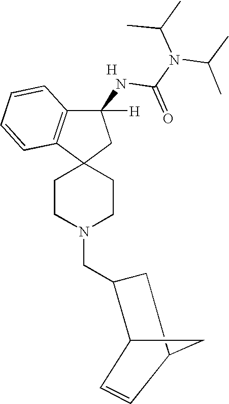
C1CN(CC2CC3CC2C=C3)CCC12CC(NC(N(C(C)C)C(C)C)=O)([H])C1=C2C=CC=C1.[H]
